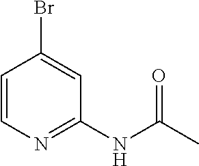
C1=CN=C(NC(C)=O)C=C1Br
